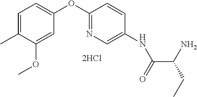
C1=C(C)C(OC)=CC(OC2=NC=C(NC(C(N)CC)=O)C=C2)=C1
